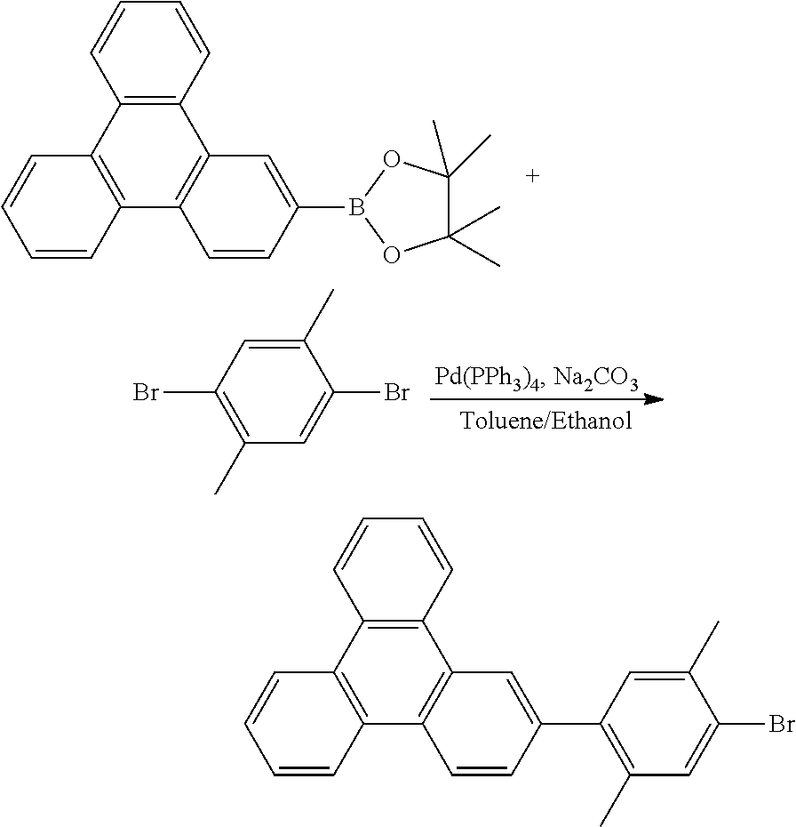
C1=CC2=C(C=C1)C1=C(C3=C2C=CC=C3)C=CC(B2OC(C)(C)C(C)(C)O2)=C1.C1(Br)=C(C)C=C(Br)C(C)=C1.C1=CC2=C(C=C1)C1=C(C3=C2C=CC=C3)C=CC(C2=C(C)C=C(Br)C(C)=C2)=C1
